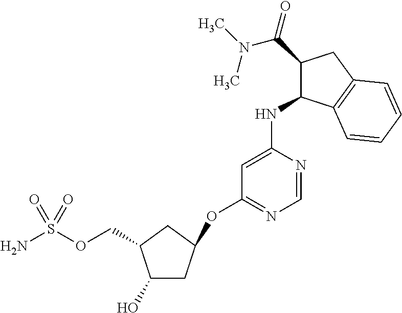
O(S(N)(=O)=O)CC1CC(OC2=NC=NC(NC3C(C(=O)N(C)C)CC4=C3C=CC=C4)=C2)CC1O
